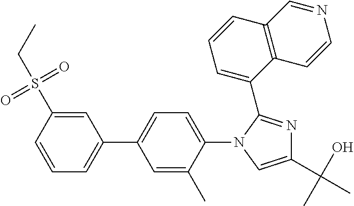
C1=CC(S(=O)(=O)CC)=CC(C2=CC=C(N3C=C(C(O)(C)C)N=C3C3=CC=CC4=C3C=CN=C4)C(C)=C2)=C1
